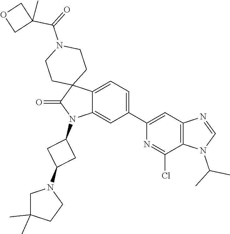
C12=CC=C(C3=CC4=C(C(Cl)=N3)N(C(C)C)C=N4)C=C1N(C1CC(N3CC(C)(C)CC3)C1)C(=O)C21CCN(C(=O)C2(C)COC2)CC1
